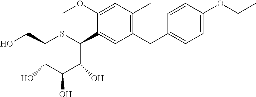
C1(CO)C(O)C(O)C(O)C(C2=CC(CC3=CC=C(OCC)C=C3)=C(C)C=C2OC)S1
